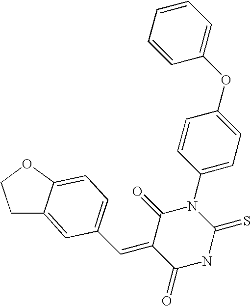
O=C1C(=CC2=CC=C3C(=C2)CCO3)C(=O)N(C2=CC=C(OC3=CC=CC=C3)C=C2)C(=S)N1
